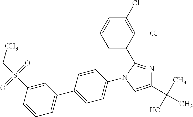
N1=C(C2=CC=CC(Cl)=C2Cl)N(C2=CC=C(C3=CC=CC(S(CC)(=O)=O)=C3)C=C2)C=C1C(O)(C)C
